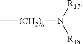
C[(CH2)u]N([R18])[R17]
